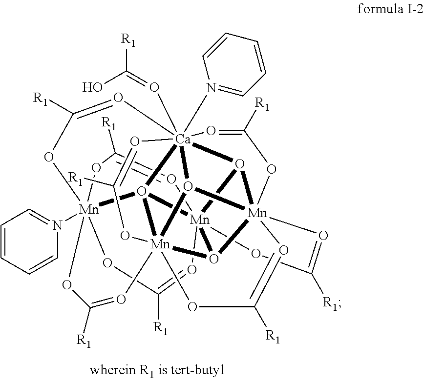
C1([R1])=O[Mn]2345O6[Ca]789%10(N%11=CC=CC=C%11)(O=C(O)[R1])O%11[Mn]6%12(O2[Mn]%112(O73[Mn](N3=CC=CC=C3)(OC([R1])=O4)(O1)(OC([R1])=O2)OC([R1])=O8)(OC([R1])=O%12)OC([R1])=O9)(OC([R1])=O%10)O=C([R1])O5
